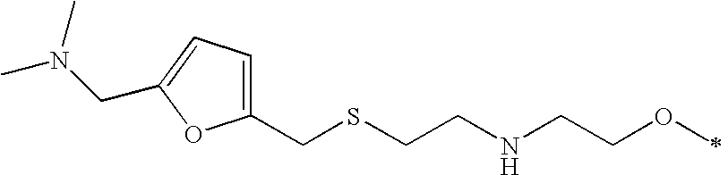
C1(CSCCNCCOC)=CC=C(CN(C)C)O1
